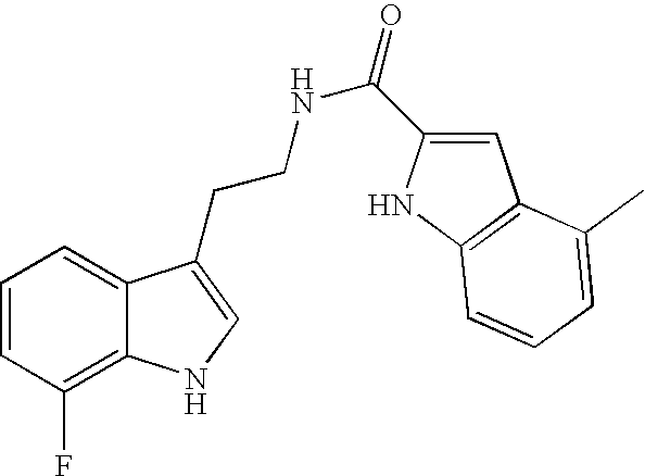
C1=CC(F)=C2C(=C1)C(CCNC(=O)C1=CC3=C(N1)C=CC=C3C)=CN2
